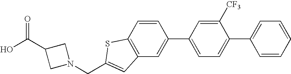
OC(C1CN(CC2=CC3=C(C=CC(C4=CC=C(C5=CC=CC=C5)C([CF3])=C4)=C3)S2)C1)=O
